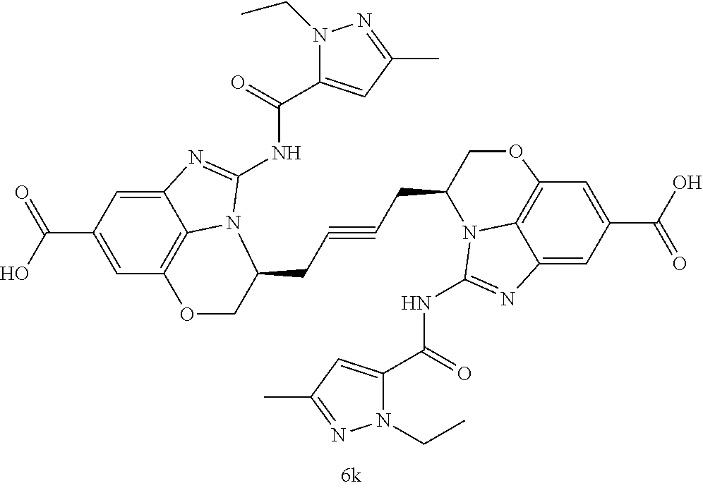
C1=C(C(O)=O)C=C2C3=C1OCC(CC#CCC1N4C5=C(C=C(C(O)=O)C=C5N=C4NC(=O)C4=CC(C)=NN4CC)OC1)N3C(NC(=O)C1=CC(C)=NN1CC)=N2
